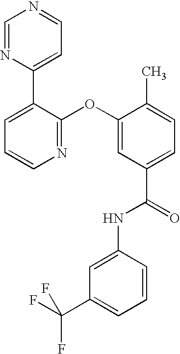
N1=C(OC2=CC(C(=O)NC3=CC(C(F)(F)F)=CC=C3)=CC=C2C)C(C2=CC=NC=N2)=CC=C1
